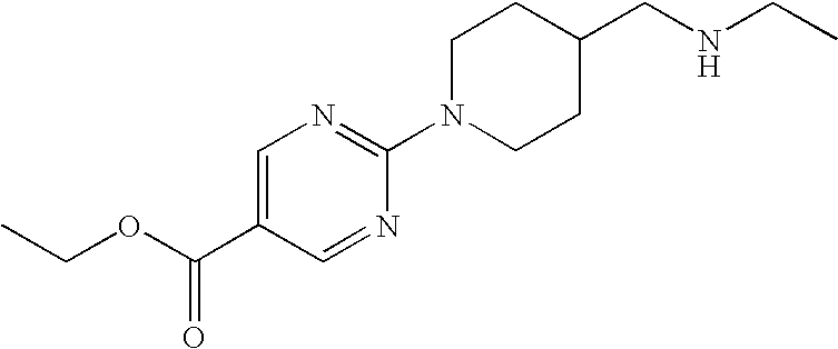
CCOC(C1=CN=C(N2CCC(CNCC)CC2)N=C1)=O
